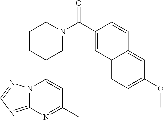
N12C(=NC=N1)N=C(C)C=C2C1CN(C(=O)C2=CC3=CC=C(OC)C=C3C=C2)CCC1
